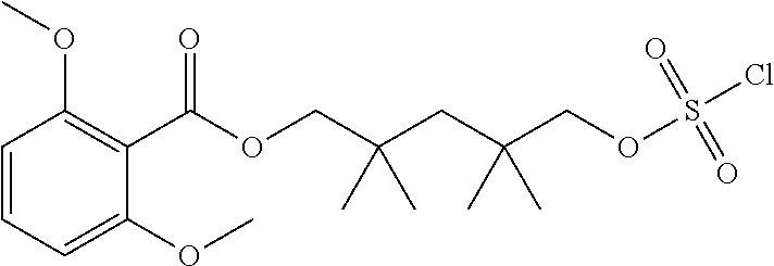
COC1=C(C(=O)OCC(CC(C)(C)COS(=O)(=O)Cl)(C)C)C(OC)=CC=C1
